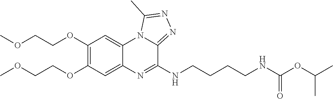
C1(OCCOC)=C(OCCOC)C=C2C(=C1)N1C(=NN=C1C)C(NCCCCNC(OC(C)C)=O)=N2
